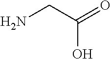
NCC(=O)O
